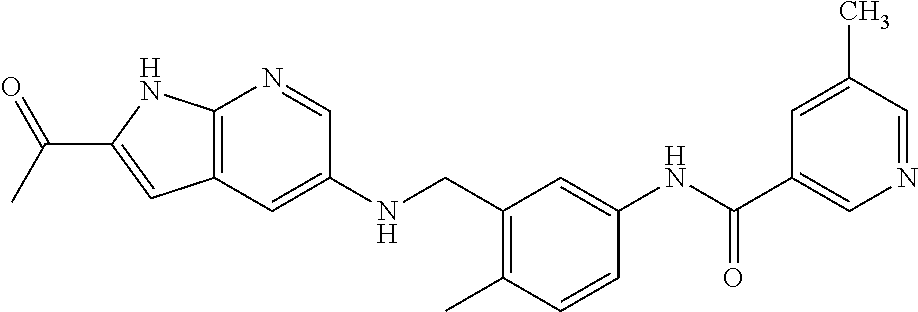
C12=C(C=C(NCC3=C(C)C=CC(NC(C4=CN=CC(C)=C4)=O)=C3)C=N1)C=C(C(C)=O)N2
